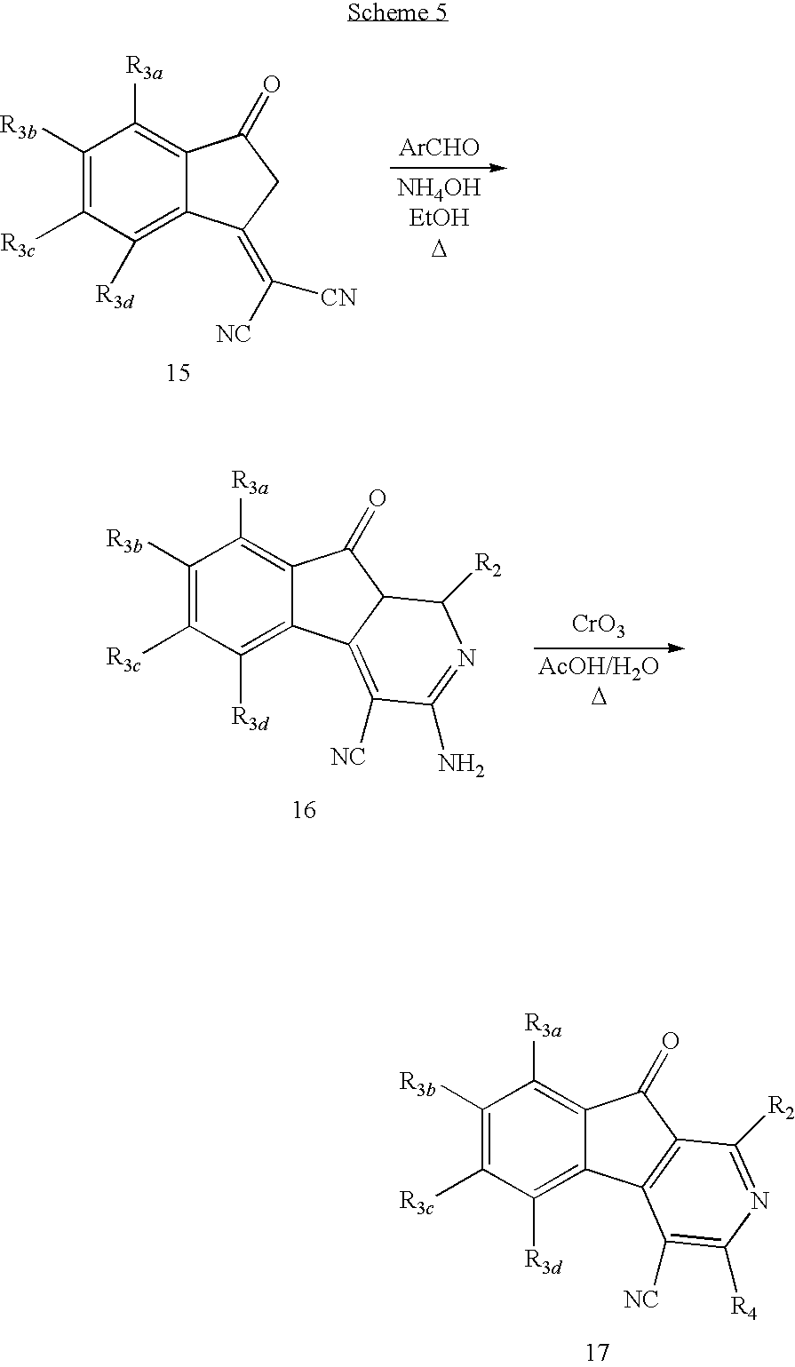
C1([R3b])=C([R3c])C([R3d])=C2C(=C1[R3a])C(=O)CC2=C([NC])[CN].[ArCHO].[CrO3].C1([R3b])=C([R3c])C([R3d])=C2C(=C1[R3a])C(=O)C1C2=C([NC])C(N)=NC1[R2].C1([R3b])=C([R3c])C([R3d])=C2C(=C1[R3a])C(=O)C1=C2C([NC])=C([R4])N=C1[R2]
